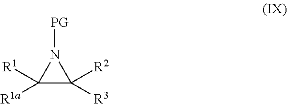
C1([R1a])([R1])C([R2])([R3])N1[PG]
